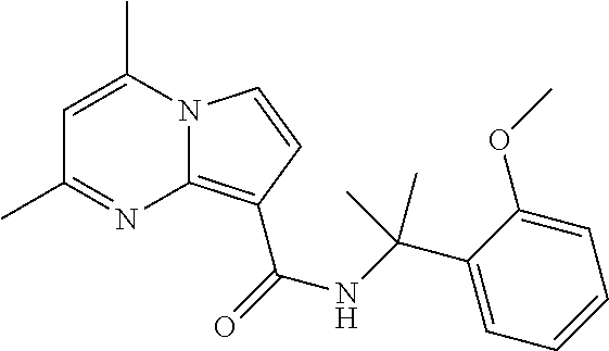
N12C(=C(C(=O)NC(C3=CC=CC=C3OC)(C)C)C=C1)N=C(C)C=C2C
